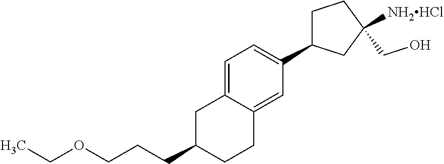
C1=C2C(=CC(C3CCC([NH2HCl])(CO)C3)=C1)CCC(CCCOCC)C2
